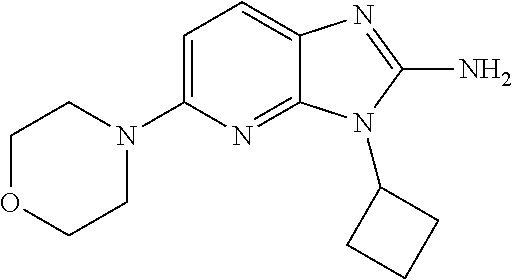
C1=C(N2CCOCC2)N=C2C(=C1)N=C(N)N2C1CCC1
